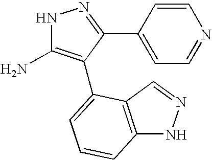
N1C(N)=C(C2=CC=CC3=C2C=NN3)C(C2=CC=NC=C2)=N1
